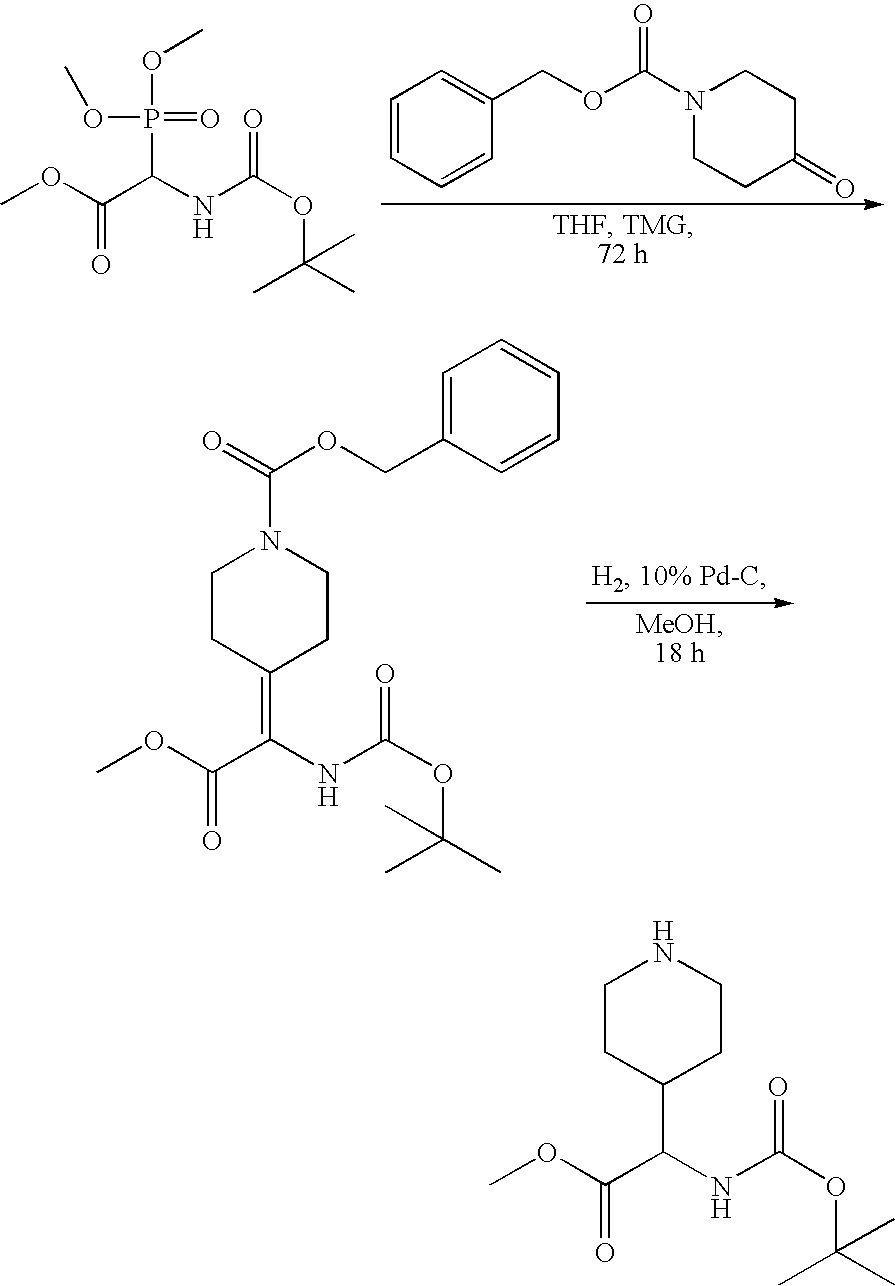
C(=O)(OC)C(NC(OC(C)(C)C)=O)P(OC)(=O)OC.C1=CC=CC(COC(N2CCC(=O)CC2)=O)=C1.O=C(OCC1=CC=CC=C1)N1CCC(=C(NC(OC(C)(C)C)=O)C(OC)=O)CC1.N1CCC(C(NC(OC(C)(C)C)=O)C(OC)=O)CC1
